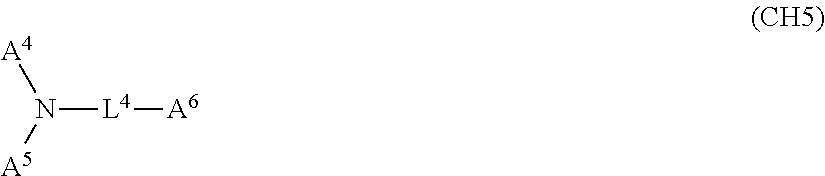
[A4]N([A5])[L4][A6]
